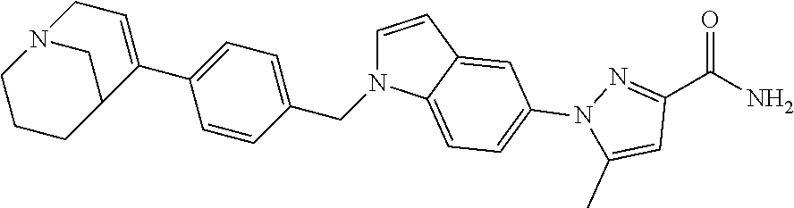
N12CC=C(C3=CC=C(CN4C=CC5=CC(N6C(C)=CC(C(N)=O)=N6)=CC=C45)C=C3)C(C1)CCC2
